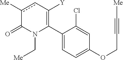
C1(C2=C([Y])cc([Me])C(=O)N2C[Me])=CC=C(OCC#C[Me])C=C1Cl
